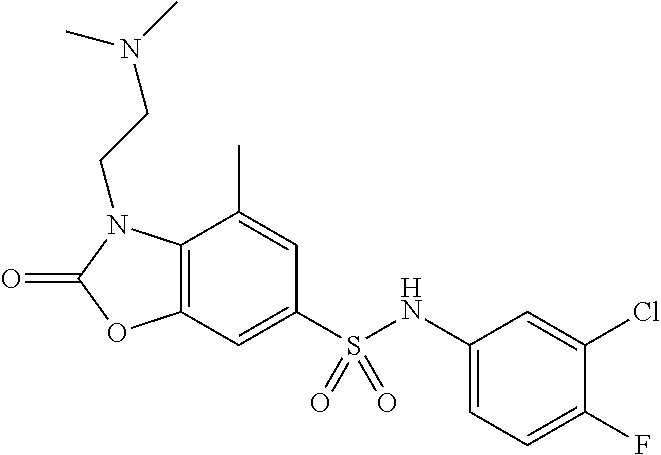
C1=C(C)C2=C(C=C1S(NC1=CC=C(F)C(Cl)=C1)(=O)=O)OC(=O)N2CCN(C)C
